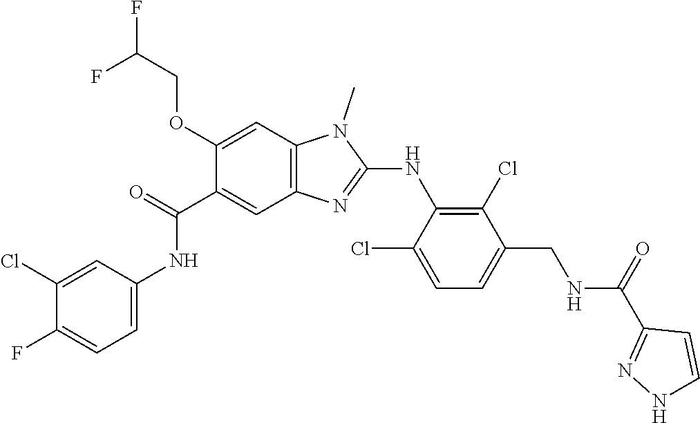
C1(OCC(F)F)=CC2=C(C=C1C(NC1=CC=C(F)C(Cl)=C1)=O)N=C(NC1=C(Cl)C(CNC(C3=NNC=C3)=O)=CC=C1Cl)N2C
